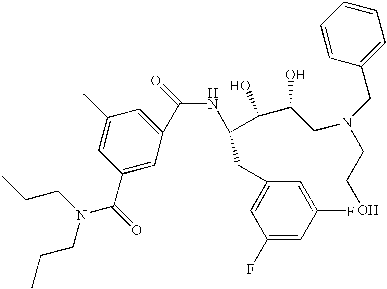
C1(C)=CC(C(=O)N(CCC)CCC)=CC(C(=O)NC(C(C(CN(CCO)CC2=CC=CC=C2)O)O)CC2=CC(F)=CC(F)=C2)=C1
